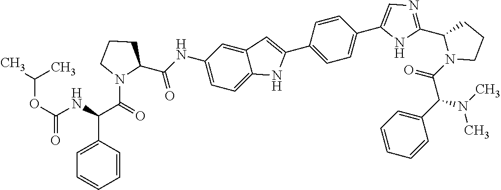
C1(NC(C2CCCN2C(=O)C(NC(=O)OC(C)C)C2=CC=CC=C2)=O)=CC=C2C(=C1)C=C(C1=CC=C(C3=CN=C(C4N(C(C(N(C)C)C5=CC=CC=C5)=O)CCC4)N3)C=C1)N2
